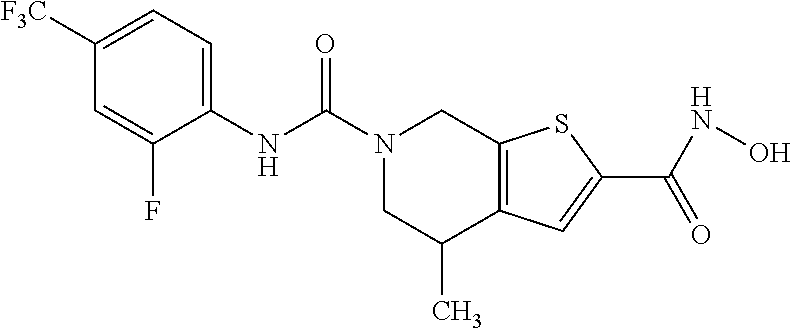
C1(NC(N2CC(C)C3=C(C2)SC(C(NO)=O)=C3)=O)=CC=C([F3C])C=C1F
